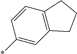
C1=CC(*)=CC2=C1CCC2
